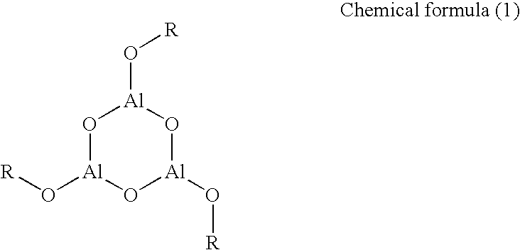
O1[Al](O[R])O[Al](O[R])O[Al]1O[R]
